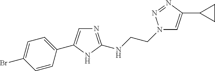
C1=CC(C2=CN=C(NCCN3C=C(C4CC4)N=N3)N2)=CC=C1Br
